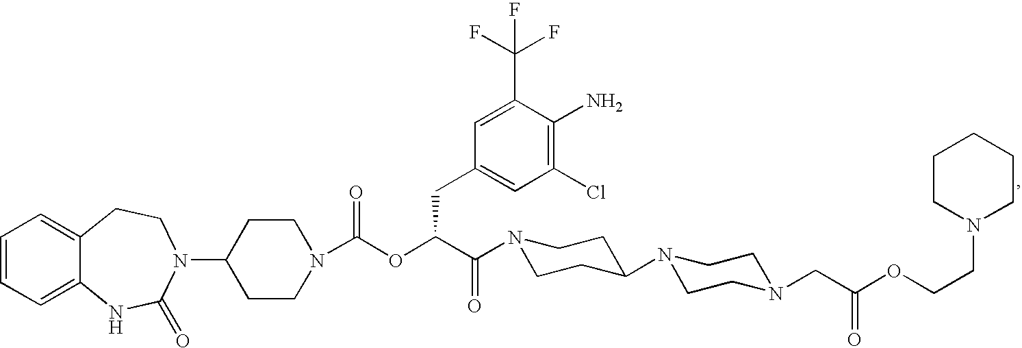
C1=CC=C2C(=C1)CCN(C1CCN(C(OC(C(=O)N3CCC(N4CCN(CC(OCCN5CCCCC5)=O)CC4)CC3)CC3=CC(Cl)=C(N)C(C(F)(F)F)=C3)=O)CC1)C(=O)N2
